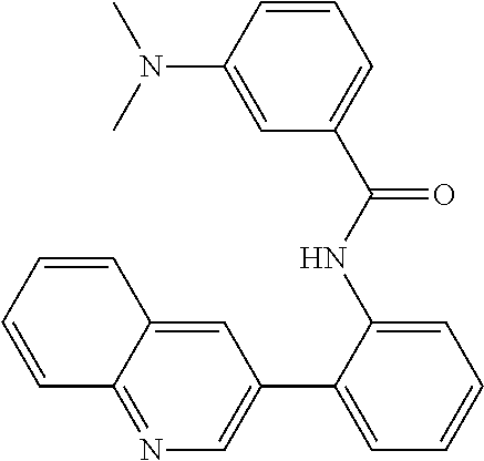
C1(NC(C2=CC=CC(N(C)C)=C2)=O)=CC=CC=C1C1=CN=C2C(=C1)C=CC=C2
